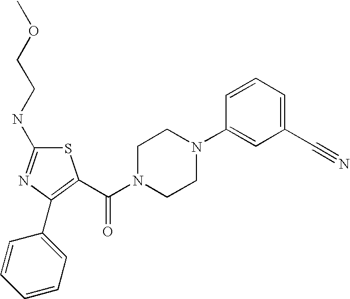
S1C(NCCOC)=NC(C2=CC=CC=C2)=C1C(N1CCN(C2=CC(C#N)=CC=C2)CC1)=O
